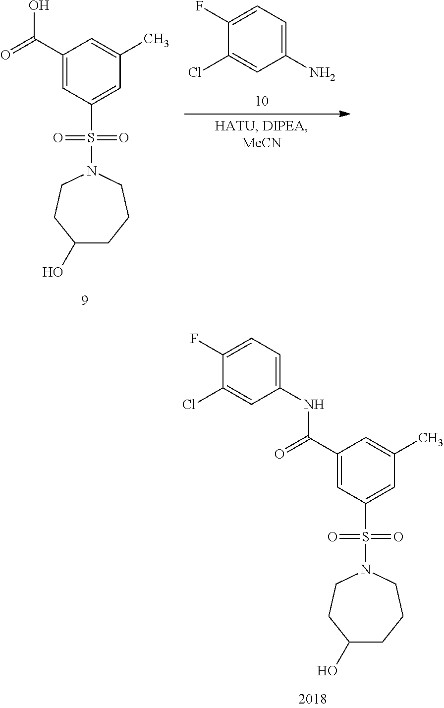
C1=C(S(N2CCC(O)CCC2)(=O)=O)C=C(C(NC2=CC=C(F)C(Cl)=C2)=O)C=C1C.C1(N)=CC=C(F)C(Cl)=C1.C1=C(S(N2CCC(O)CCC2)(=O)=O)C=C(C(O)=O)C=C1C
